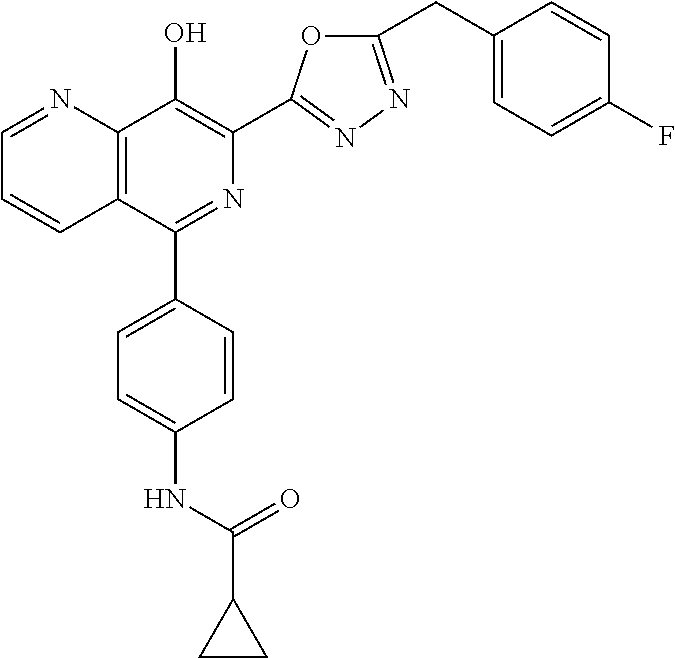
C1=NC2=C(C=C1)C(C1=CC=C(NC(C3CC3)=O)C=C1)=NC(C1=NN=C(CC3=CC=C(F)C=C3)O1)=C2O
